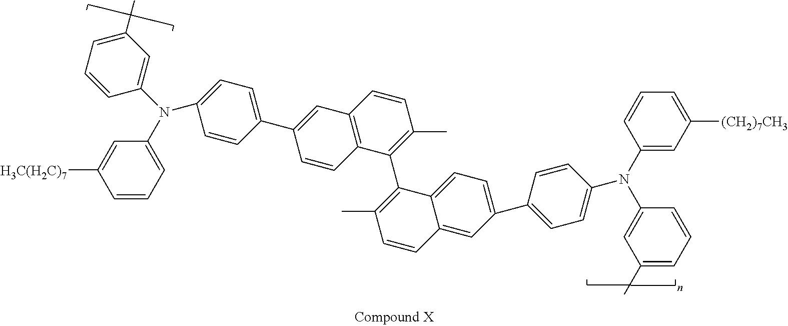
C1=CC=C(N(C2=CC(C)=CC=C2)C2=CC=C(C3=CC4=C(C=C3)C(C3=C(C)C=CC5=CC(C6=CC=C(N(C7=CC([(CH2)7CH3])=CC=C7)C7=CC(C)=CC=C7)C=C6)=CC=C35)=C(C)C=C4)C=C2)C=C1[H3C(H2C)7]
